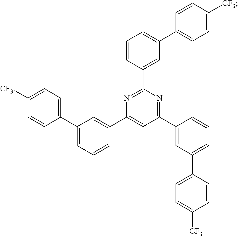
C1(C2=CC(C3=CC=C([CF3])C=C3)=CC=C2)=CC(C2=CC(C3=CC=C([CF3])C=C3)=CC=C2)=NC(C2=CC(C3=CC=C([CF3])C=C3)=CC=C2)=N1
